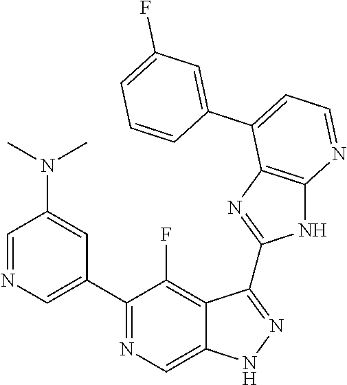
C1=NC=C(C2=NC=C3C(=C2F)C(C2=NC4=C(N2)N=CC=C4C2=CC(F)=CC=C2)=NN3)C=C1N(C)C
